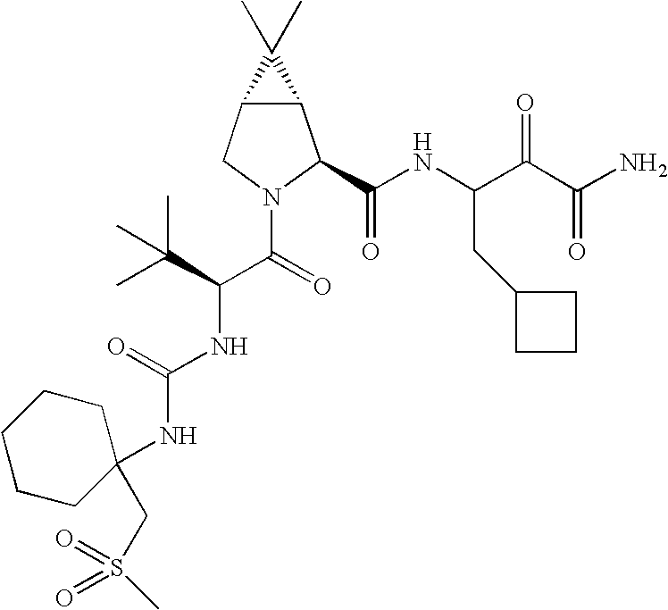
C12C(CN(C(C(NC(=O)NC3(CS(=O)(=O)C)CCCCC3)C(C)(C)C)=O)C1C(NC(C(C(N)=O)=O)CC1CCC1)=O)C2(C)C
